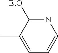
N1=C([EtO])C(C)=CC=C1
